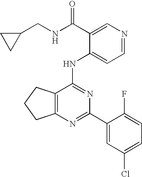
C12=C(CCC1)C(NC1=CC=NC=C1C(NCC1CC1)=O)=NC(C1=CC(Cl)=CC=C1F)=N2
